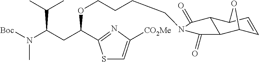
S1C=C([CO2Me])N=C1C(CC(N([Boc])C)C(C)C)OCCCCN1C(=O)C2C(C3C=CC2O3)C1=O
